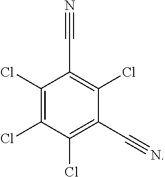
C1(C#N)=C(Cl)C(C#N)=C(Cl)C(Cl)=C1Cl
